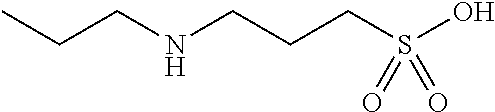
CCCNCCCS(O)(=O)=O
